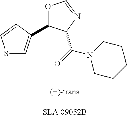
S1C=C(C2OC=NC2C(N2CCCCC2)=O)C=C1
